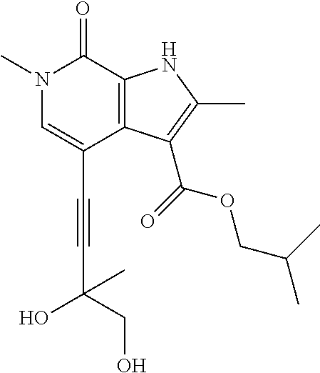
C(C1=CN(C)C(=O)C2=C1C(C(=O)OCC(C)C)=C(C)N2)#CC(O)(CO)C
